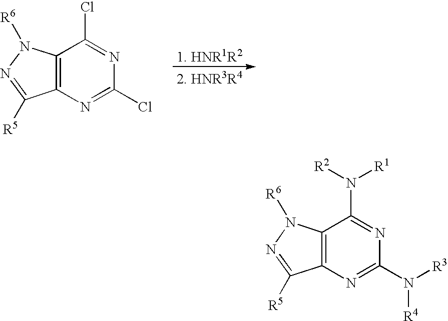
C12=C(N=C(Cl)N=C1Cl)C([R5])=NN2[R6].C12=C(N=C(N([R3])[R4])N=C1N([R2])[R1])C([R5])=NN2[R6]
